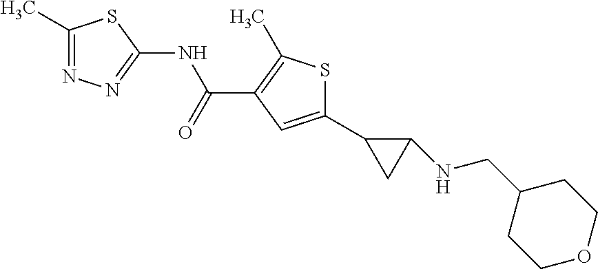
N(C(C1=C(C)SC(C2CC2NCC2CCOCC2)=C1)=O)C1=NN=C(C)S1
